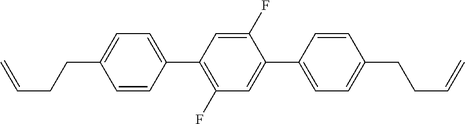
C1(F)=C(C2=CC=C(CCC=C)C=C2)C=C(F)C(C2=CC=C(CCC=C)C=C2)=C1
